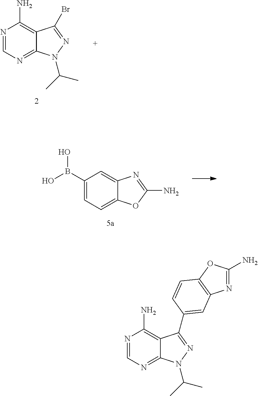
C1(N)=C2C(=NC=N1)N(C(C)C)N=C2Br.C1=C2C(=CC=C1B(O)O)OC(N)=N2.C1(N)=C2C(=NC=N1)N(C(C)C)N=C2C1=CC2=C(OC(N)=N2)C=C1
